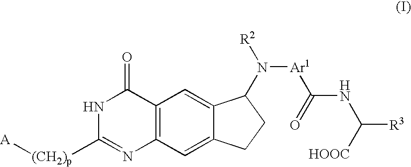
C12=C(C=C3C(=C1)C(N([Ar1]C(NC([R3])[HOOC])=O)[R2])CC3)N=C([(CH2)p][A])NC2=O
